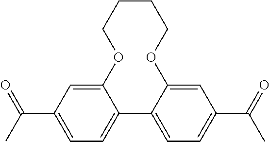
C1CCOC2=CC(C(C)=O)=CC=C2C2=CC=C(C(=O)C)C=C2OC1
